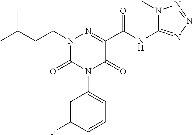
N1(CCC(C)C)C(=O)N(C2=CC=CC(F)=C2)C(=O)C(C(NC2=NN=NN2C)=O)=N1
